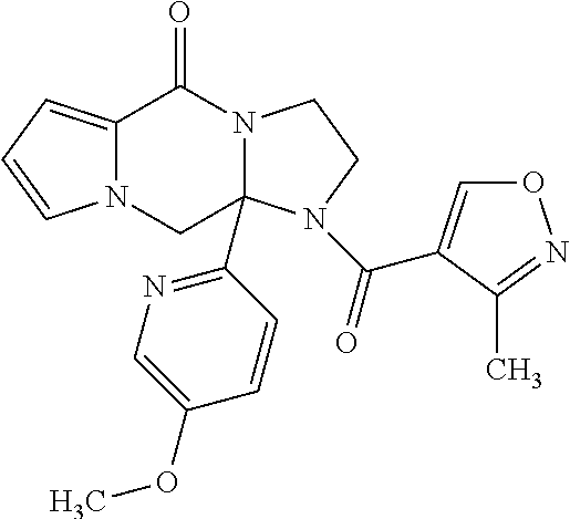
C12=CC=CN1CC1(C3=NC=C(OC)C=C3)N(C2=O)CCN1C(=O)C1=CON=C1C
